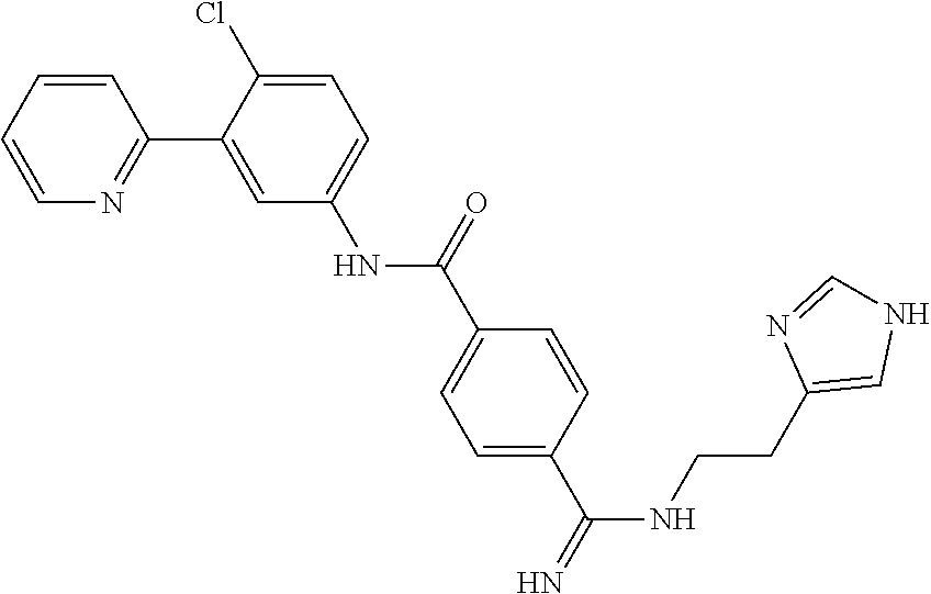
C1(CCNC(=N)C2=CC=C(C(NC3=CC=C(Cl)C(C4=NC=CC=C4)=C3)=O)C=C2)=CNC=N1
